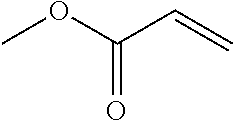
C(=O)(C=C)OC
